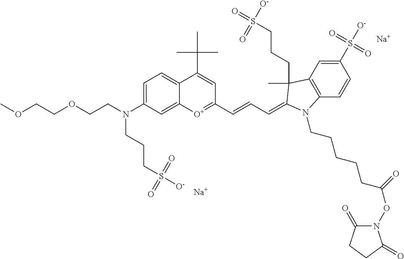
[Na].[Na].C1(S([O-])(=O)=O)=CC2=C(C=C1)N(CCCCCC(=O)ON1C(=O)CCC1=O)C(=CC=CC1=[O+]C3=CC(N(CCOCCOC)CCCS([O-])(=O)=O)=CC=C3C(C(C)(C)C)=C1)C2(C)CCCS(=O)([O-])=O
